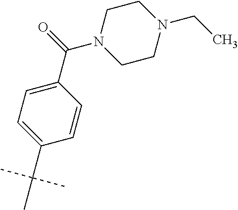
C1=C(C(=O)N2CCN(CC)CC2)C=CC(C(C)(C)C)=C1
